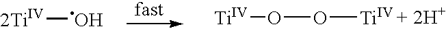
[2TiIV]O.[Ti]OO[Ti]
